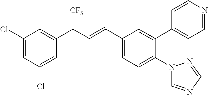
C1(Cl)=CC(Cl)=CC(C([CF3])C=CC2=CC=C(N3C=NC=N3)C(C3=CC=NC=C3)=C2)=C1
